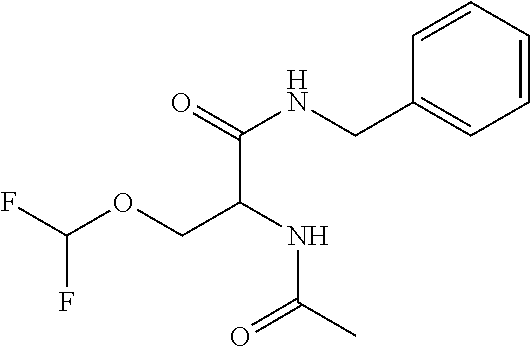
N(C(COC(F)F)C(=O)NCC1=CC=CC=C1)C(C)=O
